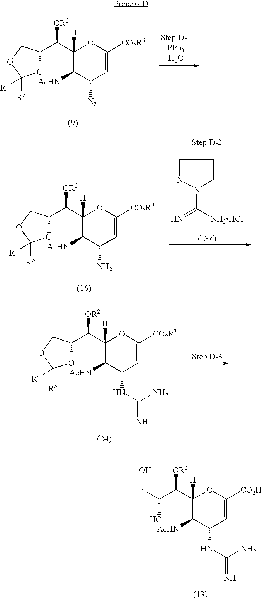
C1(C([OR2])C2OC([R5])([R4])OC2)([H])C([AcHN])C([N3])C=C([CO2R3])O1.C1(C([OR2])C2OC([R5])([R4])OC2)([H])C([AcHN])C(N)C=C([CO2R3])O1.C(N1C=CC=N1)(=N)[NH2HCl].C1(C([OR2])C2OC([R5])([R4])OC2)([H])C([AcHN])C(NC(N)=N)C=C([CO2R3])O1.C1(C([OR2])C(O)CO)([H])C([AcHN])C(NC(N)=N)C=C([CO2H])O1
